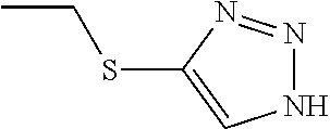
CCSC1=CNN=N1
